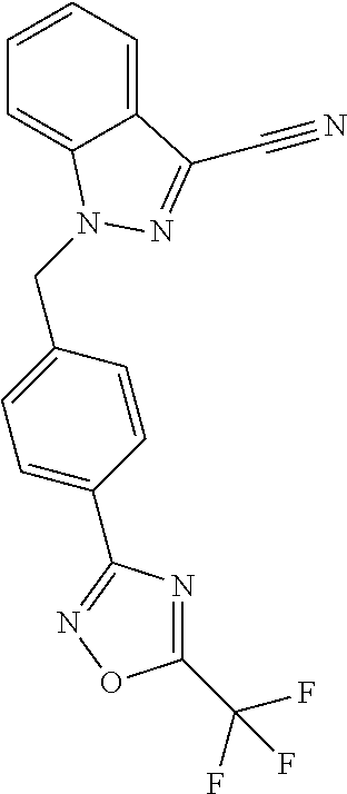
C12=CC=CC=C1N(CC1=CC=C(C3=NOC(C(F)(F)F)=N3)C=C1)N=C2C#N
